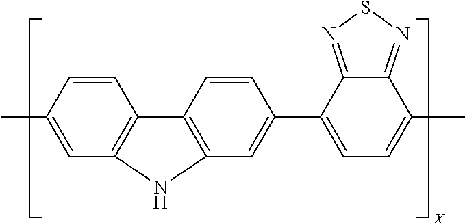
C1=CC2=C(C=C1C)NC1=C2C=CC(C2=CC=C(C)C3=NSN=C23)=C1
